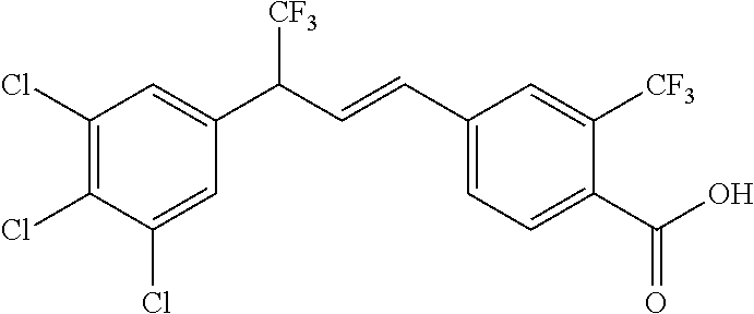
C1(Cl)=C(Cl)C(Cl)=CC(C(C=CC2=CC=C(C(O)=O)C([CF3])=C2)[CF3])=C1
